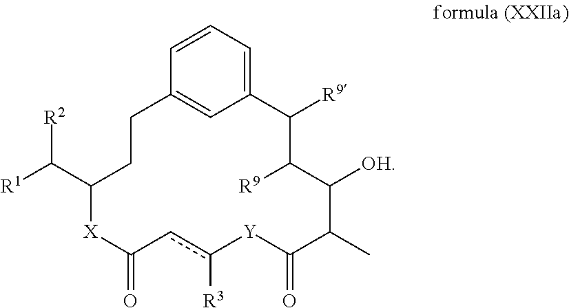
C12=CC=CC(=C1)CCC(C([R2])[R1])[X]C(=O)cc([R3])[Y]C(=O)C(C)C([OH])C([R9])C2[R9]
